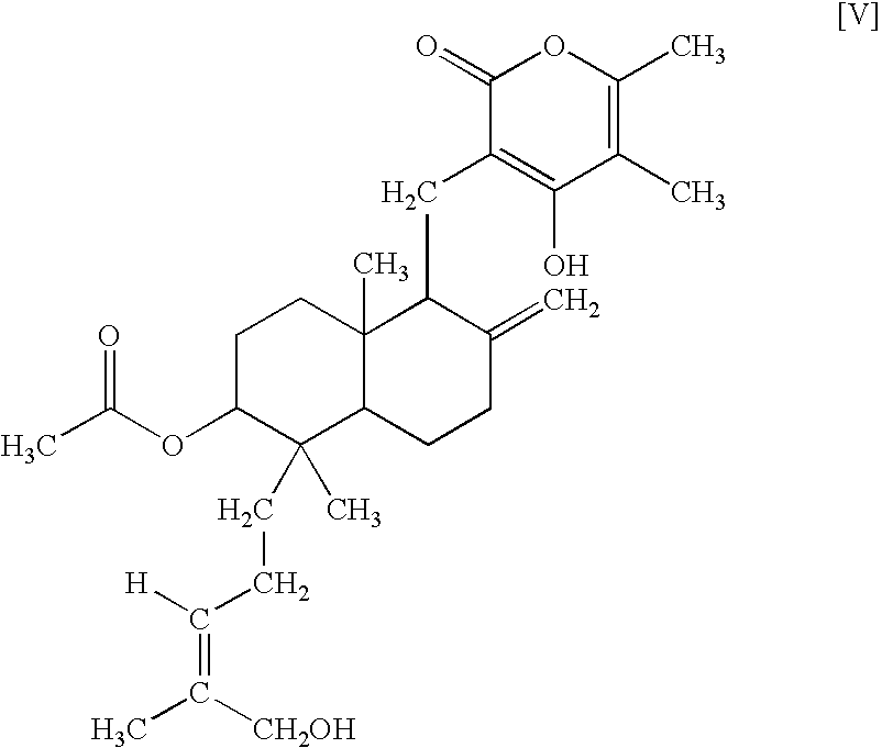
C1(CC2C3(C)C(CCC2=C)C(CCC(=C(C)[CH2OH])[H])(C)C(OC(C)=O)CC3)=C(O)C(C)=C(C)OC1=O
